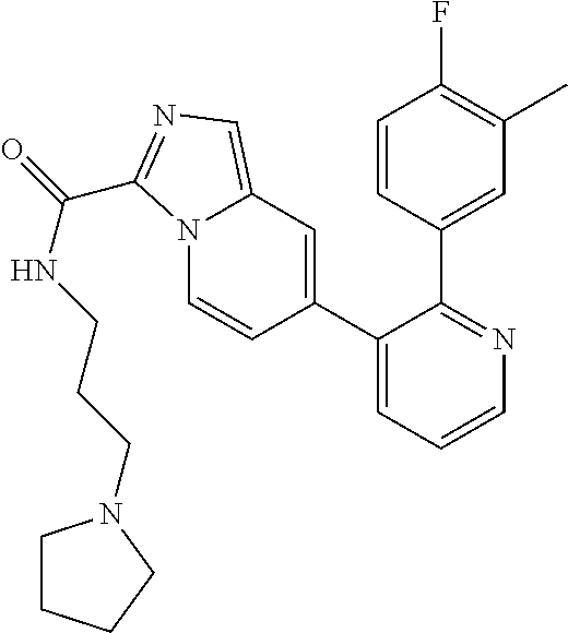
C1(C2=CC3=CN=C(C(=O)NCCCN4CCCC4)N3C=C2)=CC=CN=C1C1=CC(C)=C(F)C=C1
